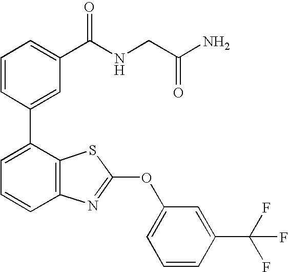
C1=CC(C2=CC=CC3=C2SC(OC2=CC=CC(C(F)(F)F)=C2)=N3)=CC(C(NCC(N)=O)=O)=C1
